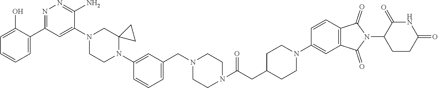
[H].C1=C(O)C(C2=NN=C(N)C(N3CCN(C4=CC(CN5CCN(C(CC6CCN(C7=CC8=C(C=C7)C(=O)N(C7CCC(=O)NC7=O)C8=O)CC6)=O)CC5)=CC=C4)C4(C3)CC4)=C2)=CC=C1
